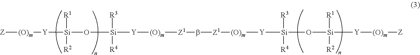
[Z][(O)m][Y][Si]([R2])([R1])O[Si]([Y][(O)m][Z1]b[Z1][(O)m][Y][Si](O[Si]([Y][(O)m][Z])([R2])[R1])([R4])[R3])([R4])[R3]
